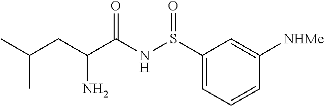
S(NC(C(CC(C)C)N)=O)(=O)C1=CC=CC([NHMe])=C1
